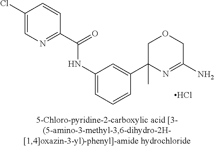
Cl.N(C1=CC=CC(C2(C)N=C(N)COC2)=C1)C(C1=NC=C(Cl)C=C1)=O
